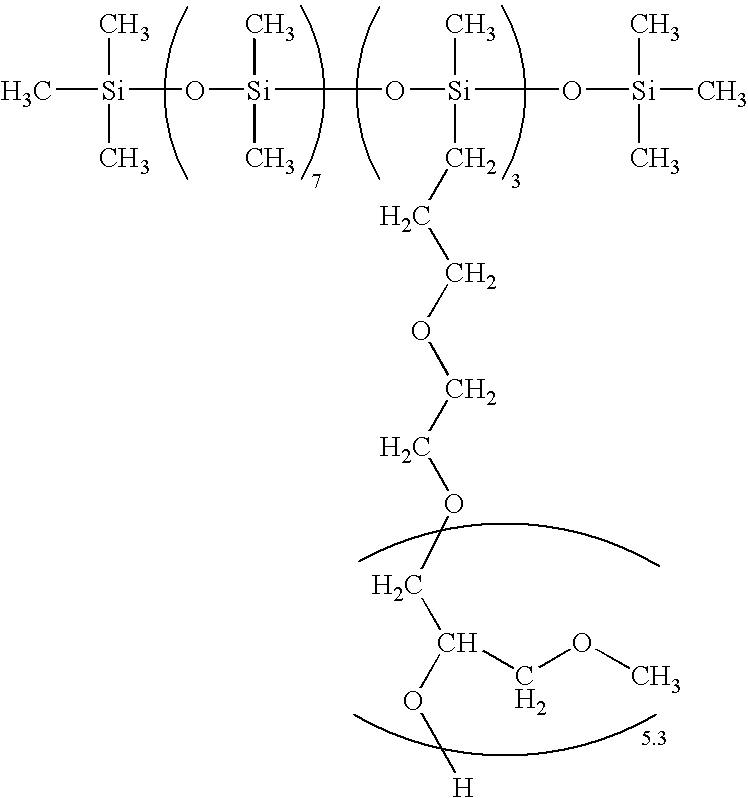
C[Si](O[Si](O[Si](O[Si](C)(C)C)(C)CCCOCCOCC(O[H])COC)(C)C)(C)C
